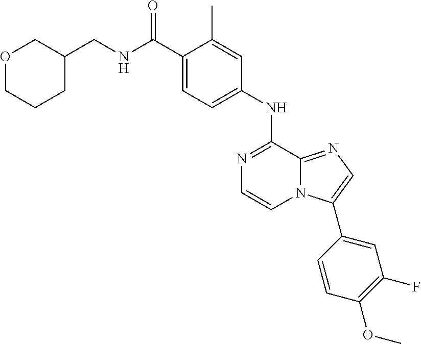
N1=C(NC2=CC=C(C(NCC3COCCC3)=O)C(C)=C2)C2=NC=C(C3=CC(F)=C(OC)C=C3)N2C=C1
